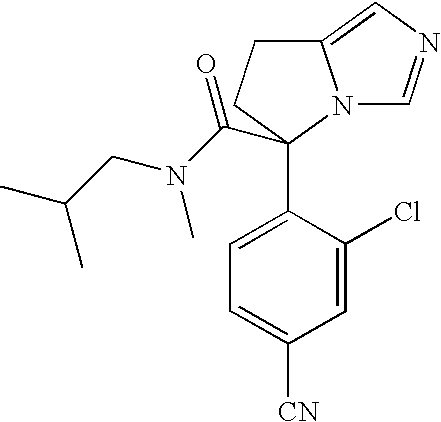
C1=C(C2(C(N(CC(C)C)C)=O)N3C(=CN=C3)CC2)C(Cl)=CC([CN])=C1
